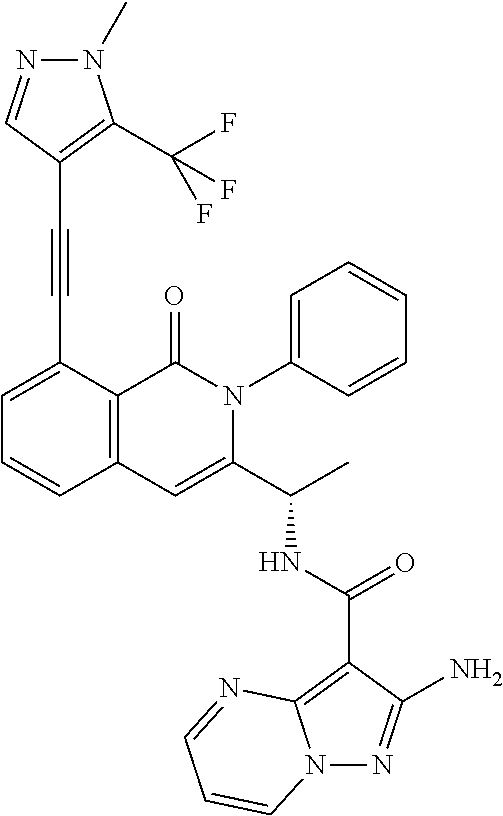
N12N=C(N)C(C(NC(C3=CC4=C(C(=O)N3C3=CC=CC=C3)C(C#CC3=C(C(F)(F)F)N(C)N=C3)=CC=C4)C)=O)=C1N=CC=C2
